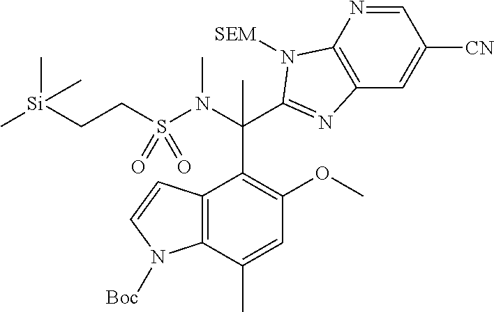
C12=C(C(C)=CC(OC)=C1C(C1=NC3=C(N=CC([CN])=C3)N1[SEM])(C)N(S(CC[Si](C)(C)C)(=O)=O)C)N([Boc])C=C2
